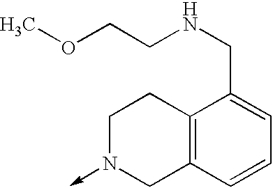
C1N(->C)CC2=C(C1)C(CNCCOC)=CC=C2
